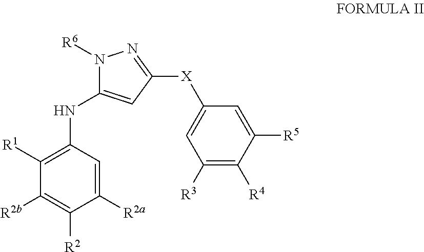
C1([R2b])=C([R2])C([R2a])=CC(NC2=CC([X]C3=CC([R3])=C([R4])C([R5])=C3)=NN2[R6])=C1[R1]
